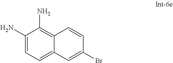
NC1=CC=C2C(=C1N)C=CC(Br)=C2
